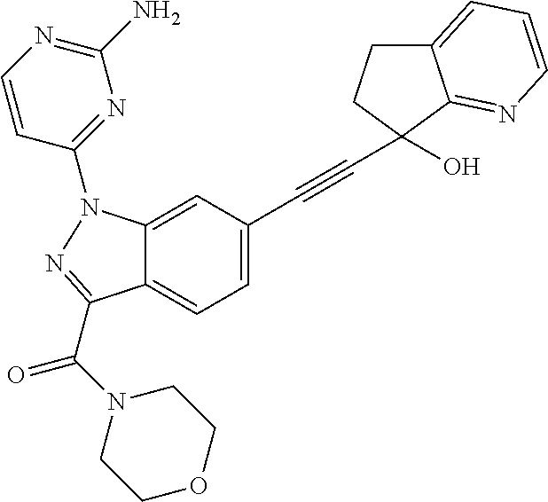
C12=CC(C#CC3(O)CCC4=CC=CN=C43)=CC=C1C(C(N1CCOCC1)=O)=NN2C1=NC(N)=NC=C1
